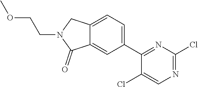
C1(C2=NC(Cl)=NC=C2Cl)=CC=C2C(=C1)C(=O)N(CCOC)C2
